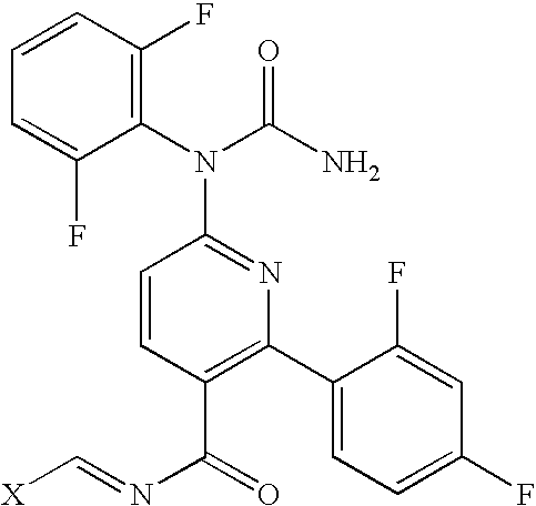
C1(N(C(N)=O)C2=NC(C3=CC=C(F)C=C3F)=C(C(=O)N=C[X])C=C2)=C(F)C=CC=C1F
